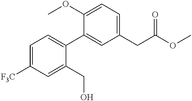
C1(OC)=CC=C(CC(OC)=O)C=C1C1=CC=C([F3C])C=C1CO
